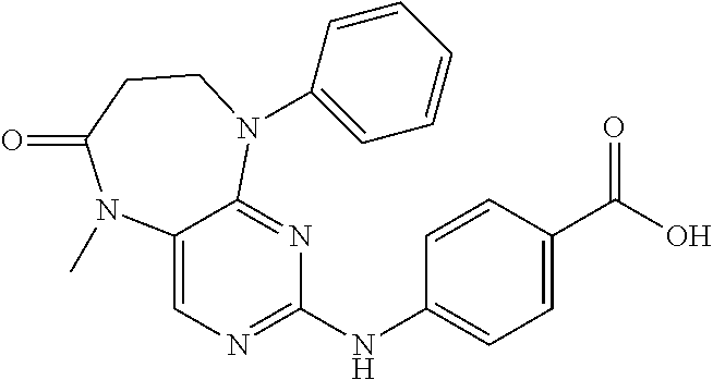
N(C1=CC=C(C(O)=O)C=C1)C1=NC=C2C(=N1)N(C1=CC=CC=C1)CCC(=O)N2C
